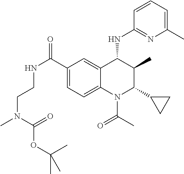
C1(C(NCCN(C(OC(C)(C)C)=O)C)=O)=CC=C2C(=C1)C(NC1=NC(C)=CC=C1)C(C)C(C1CC1)N2C(C)=O
